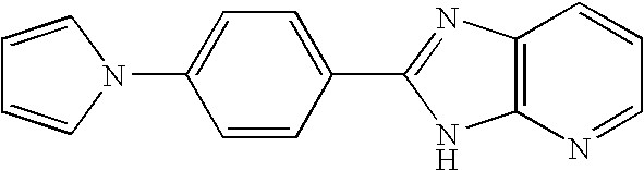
C1(N2C=CC=C2)=CC=C(C2=NC3=C(N=CC=C3)N2)C=C1
